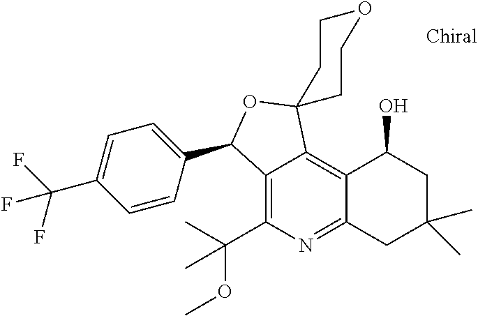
C12=C(C(C)(OC)C)N=C3C(=C1C1(OC2C2=CC=C(C(F)(F)F)C=C2)CCOCC1)C(O)CC(C)(C)C3
